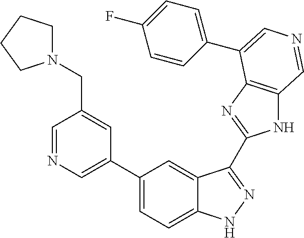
C1(C2=CN=CC(CN3CCCC3)=C2)=CC=C2C(=C1)C(C1=NC3=C(N1)C=NC=C3C1=CC=C(F)C=C1)=NN2
